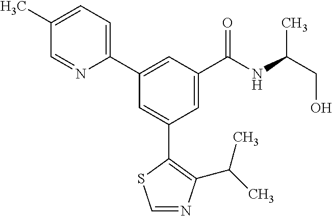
C1=NC(C(C)C)=C(C2=CC(C3=CC=C(C)C=N3)=CC(C(NC(CO)C)=O)=C2)S1
